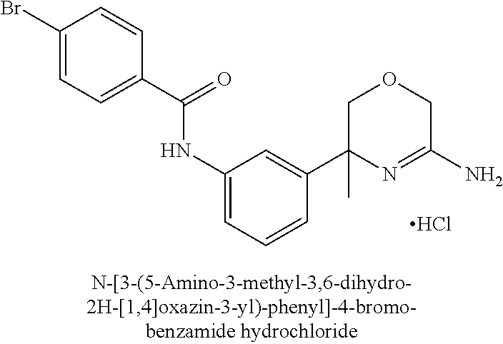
Cl.N(C1=CC=CC(C2(C)N=C(N)COC2)=C1)C(C1=CC=C(Br)C=C1)=O
